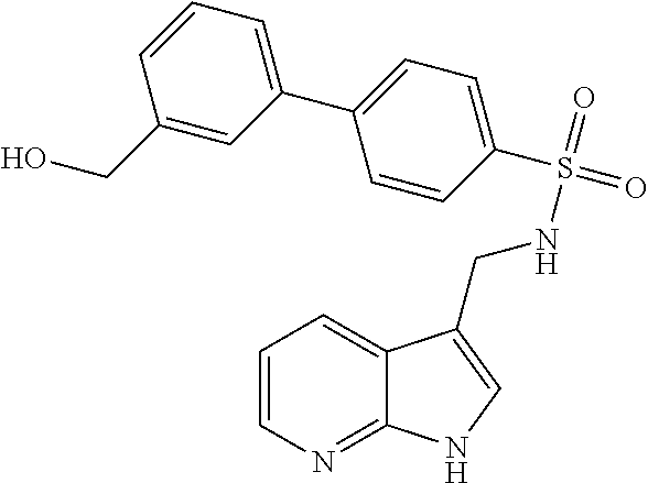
C12=CC=CN=C1NC=C2CNS(=O)(C1=CC=C(C2=CC=CC(CO)=C2)C=C1)=O
